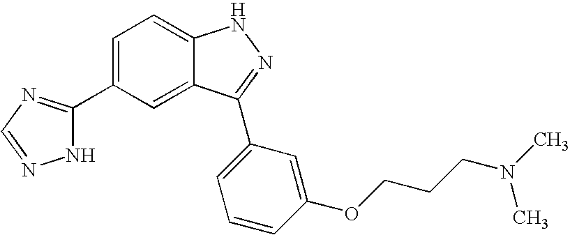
C1(C2=NC=NN2)=CC=C2C(=C1)C(C1=CC=CC(OCCCN(C)C)=C1)=NN2
